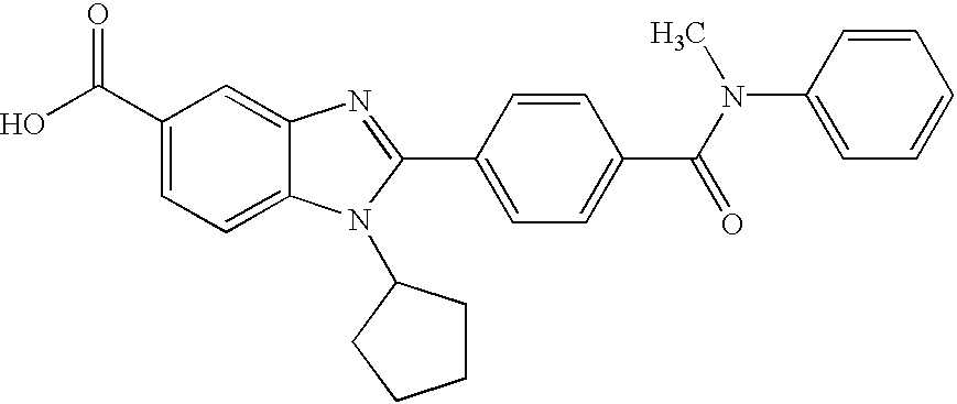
C1(C(O)=O)=CC=C2C(=C1)N=C(C1=CC=C(C(N(C)C3=CC=CC=C3)=O)C=C1)N2C1CCCC1
